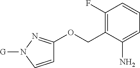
C1(F)=C(COC2=NN([G])C=C2)C(N)=CC=C1
